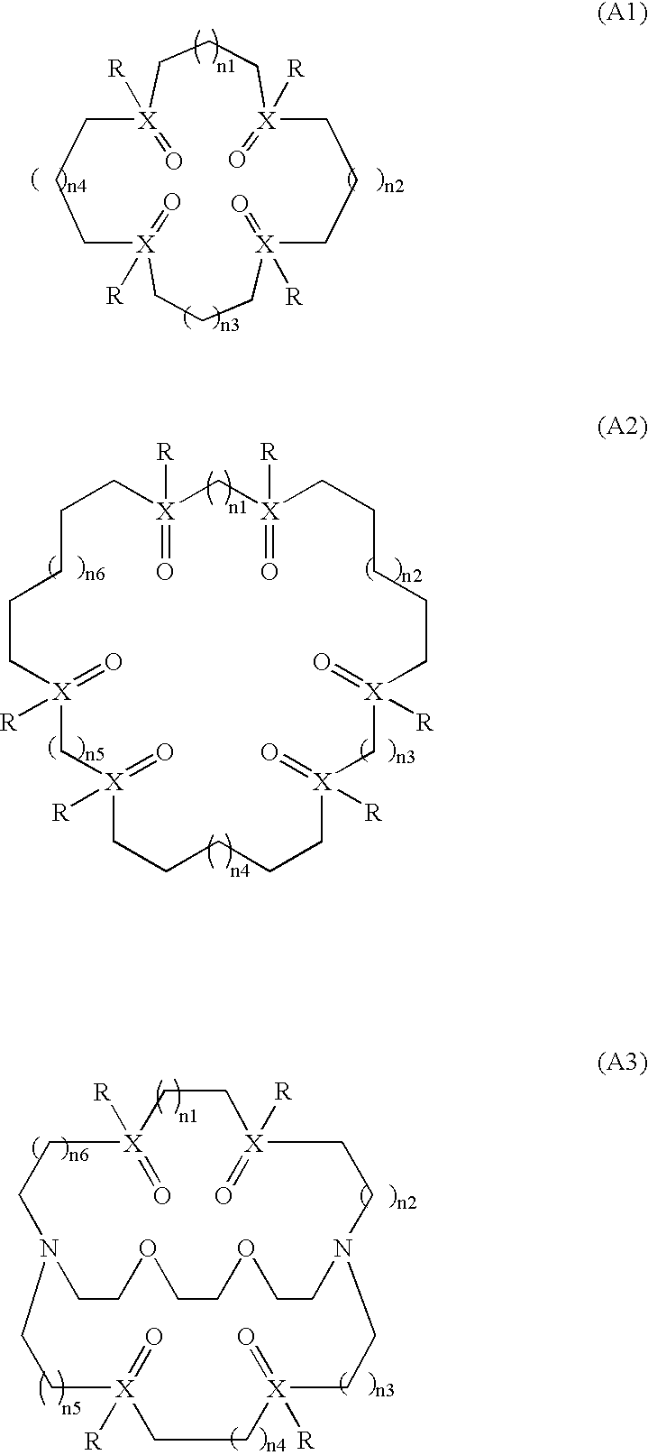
[X]1(=O)([R])CCC[X](=O)([R])CCC[X]([R])(=O)CCC[X]([R])(=O)CCC1.[X]1(=O)([R])C[X](=O)([R])CCCCC[X](=O)([R])C[X]([R])(=O)CCCCC[X]([R])(=O)C[X](=O)([R])CCCCC1.[X]1([R])(=O)CC[X]([R])(=O)CCN2CCOCCOCCN(CC1)CC[X](=O)([R])CC[X](=O)([R])CC2
